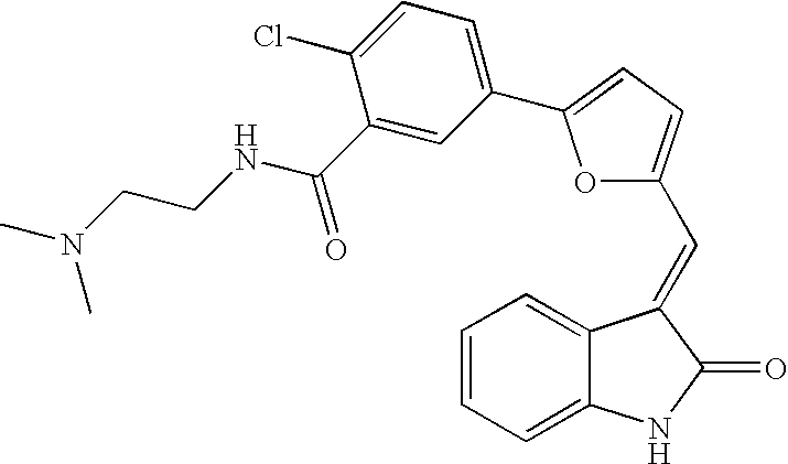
C1=CC=C2C(=C1)C(=CC1=CC=C(C3=CC=C(Cl)C(C(NCCN(C)C)=O)=C3)O1)C(=O)N2
